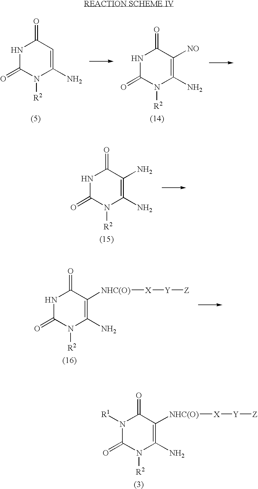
N1C(=O)N([R2])C(N)=CC1=O.N1C(=O)N([R2])C(N)=C([NO])C1=O.N1C(=O)N([R2])C(N)=C(N)C1=O.N1C(=O)N([R2])C(N)=C([NHC(O)][X][Y][Z])C1=O.N1([R1])C(=O)N([R2])C(N)=C([NHC(O)][X][Y][Z])C1=O
